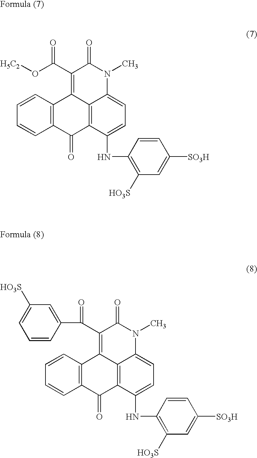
C12=C(C=CC=C1)C1=C(C(O[H5C2])=O)C(=O)N(C)C3=CC=C(NC4=C([HO3S])C=C([SO3H])C=C4)C(=C13)C2=O.C12=C(C=CC=C1)C1=C(C(=O)C3=CC([HO3S])=CC=C3)C(=O)N(C)C3=CC=C(NC4=C([HO3S])C=C([SO3H])C=C4)C(=C13)C2=O
